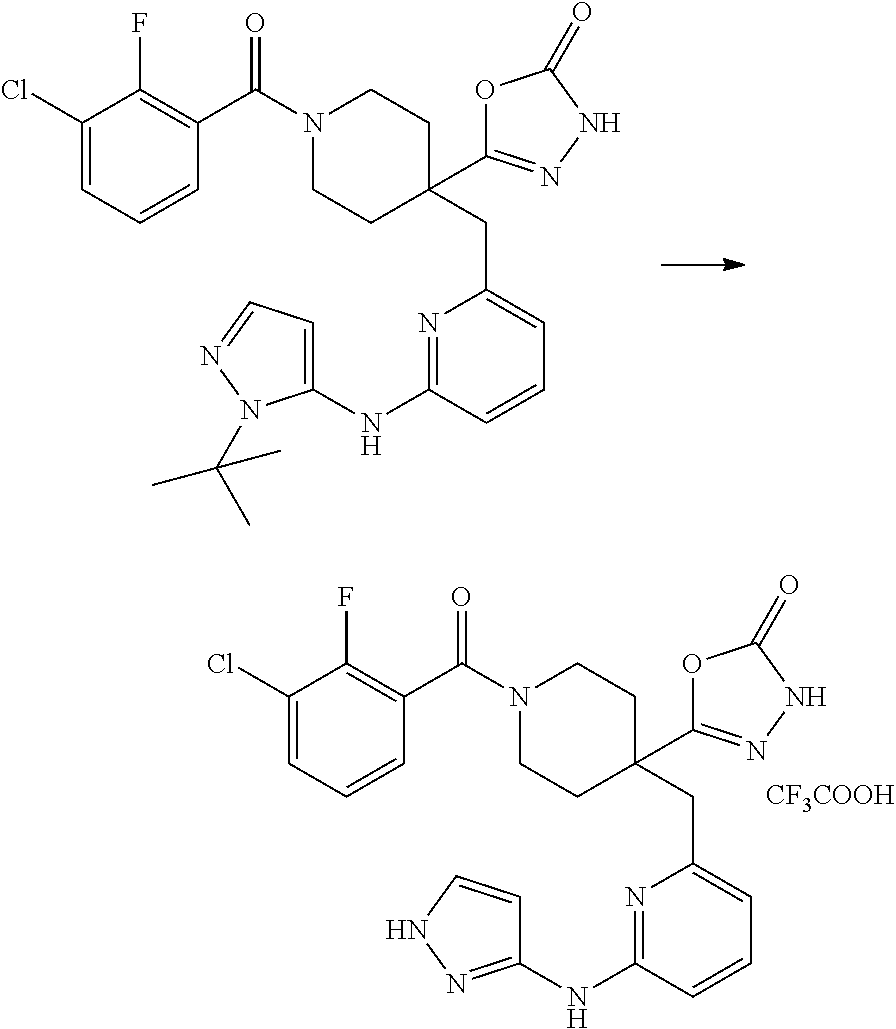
C1(Cl)=CC=CC(C(N2CCC(CC3=CC=CC(NC4=CC=NN4C(C)(C)C)=N3)(C3=NNC(=O)O3)CC2)=O)=C1F.C1(Cl)=CC=CC(C(N2CCC(CC3=CC=CC(NC4=NNC=C4)=N3)(C3=NNC(=O)O3)CC2)=O)=C1F.[CF3COOH]
